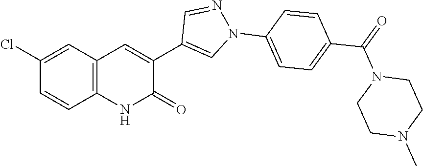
C1(Cl)=CC2=C(C=C1)NC(=O)C(C1=CN(C3=CC=C(C(N4CCN(C)CC4)=O)C=C3)N=C1)=C2
